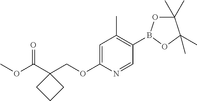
C1(B2OC(C)(C)C(C)(C)O2)=C(C)C=C(OCC2(C(OC)=O)CCC2)N=C1
